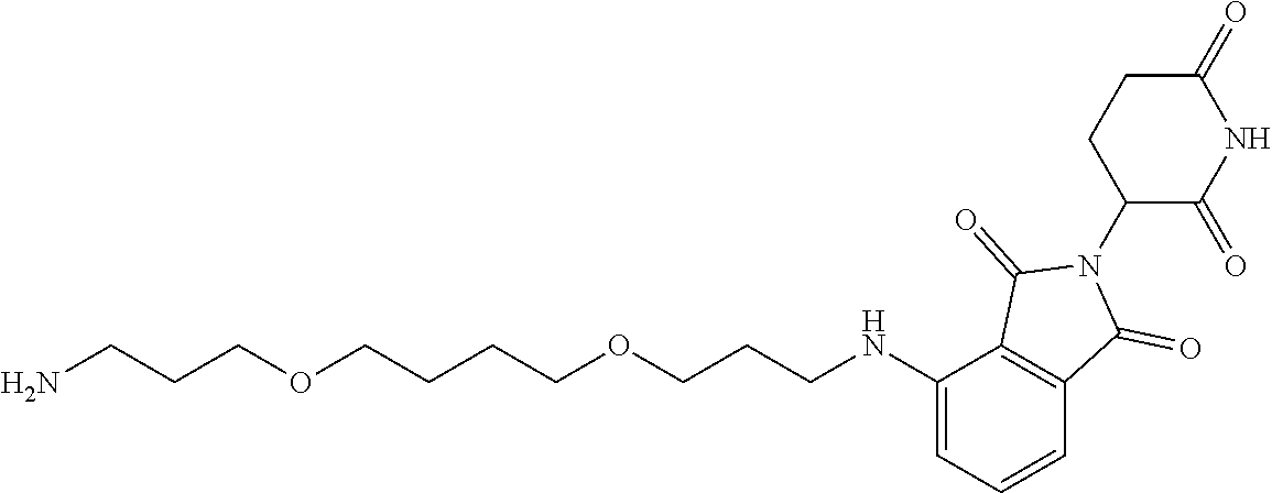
C1(NCCCOCCCCOCCCN)=CC=CC2=C1C(=O)N(C1C(=O)NC(=O)CC1)C2=O
